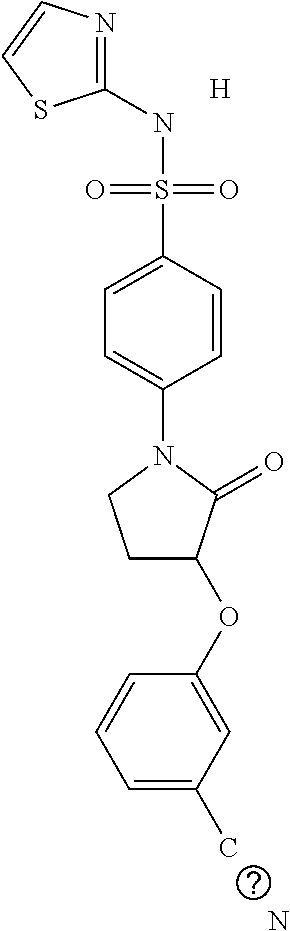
[H].N.C1(NS(C2=CC=C(N3C(=O)C(OC4=CC(C)=CC=C4)CC3)C=C2)(=O)=O)=NC=CS1
